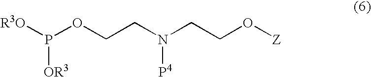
[R3O]P(OCCN(CCO[Z])[P4])[OR3]
